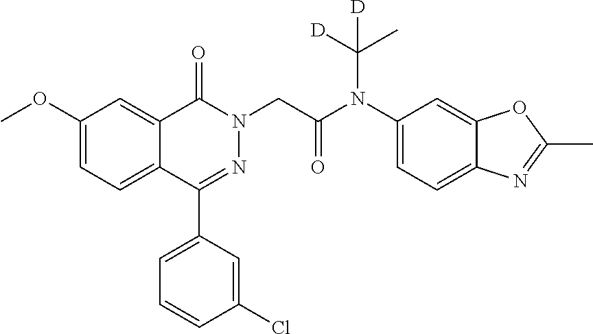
C1(OC)=CC=C2C(=C1)C(=O)N(CC(N(C1=CC=C3C(=C1)OC(C)=N3)C([D])(C)[D])=O)N=C2C1=CC=CC(Cl)=C1
